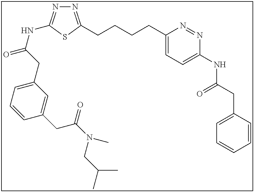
N1=C(CCCCC2=CC=C(NC(CC3=CC=CC=C3)=O)N=N2)SC(NC(=O)CC2=CC=CC(CC(N(CC(C)C)C)=O)=C2)=N1
